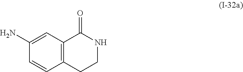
C1(N)=CC2=C(C=C1)CCNC2=O
